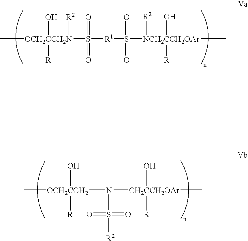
C[OCH2CCH2N](S(=O)(=O)[R1]S(=O)(=O)[NCH2CCH2OAr](C)([R2])(O)[R])(O)([R])[R2].C[OCH2CCH2](N([CH2CCH2OAr](C)(O)[R])S([R2])(=O)=O)(O)[R]
